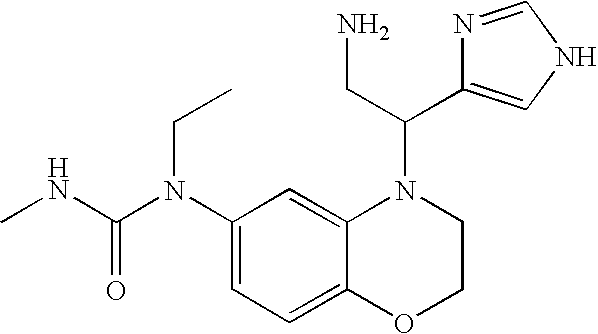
C1(N(C(NC)=O)CC)=CC=C2C(=C1)N(C(C1=CNC=N1)CN)CCO2
